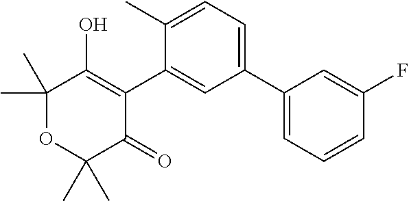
C1(C2=CC=C(C)C(C3=C(O)C(C)(C)OC(C)(C)C3=O)=C2)=CC=CC(F)=C1
